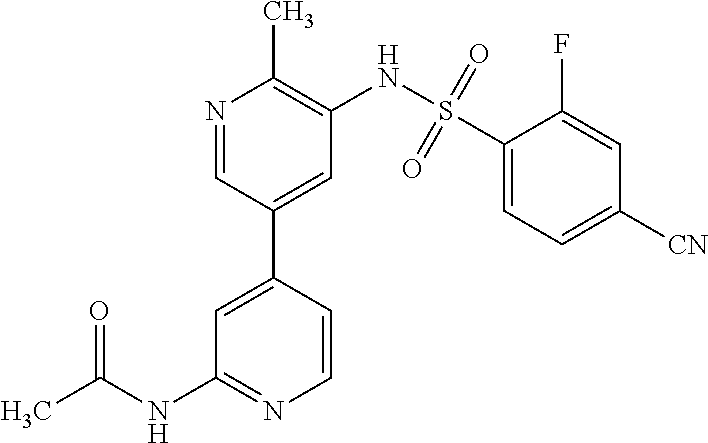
C1=CC(C2=CC(NS(C3=CC=C([CN])C=C3F)(=O)=O)=C(C)N=C2)=CC(NC(C)=O)=N1
